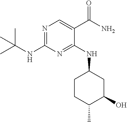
CC(C)(NC1=NC=C(C(N)=O)C(NC2CCC(C)C(O)C2)=N1)C
